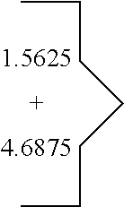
[1.5625].[4.6875].CCCCCCC
